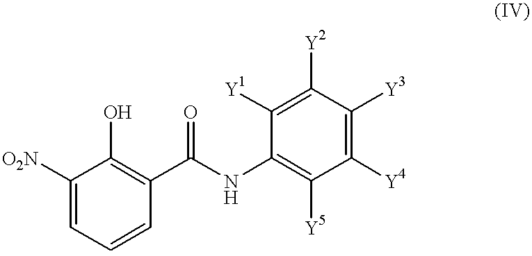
[O2N]C1=CC=CC(C(NC2=C([Y5])C([Y4])=C([Y3])C([Y2])=C2[Y1])=O)=C1O
